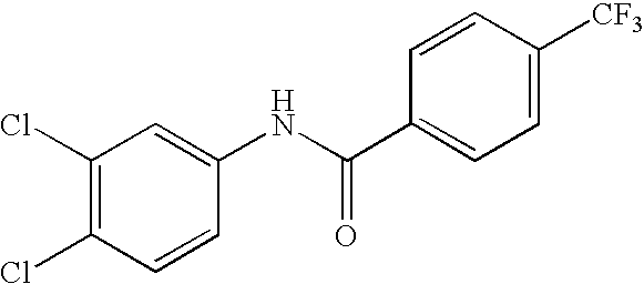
C1(Cl)=C(Cl)C=CC(NC(C2=CC=C([CF3])C=C2)=O)=C1
